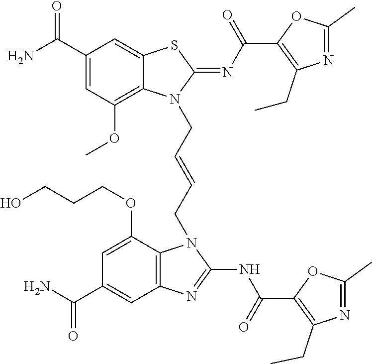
NC(C1=CC(OC)=C2C(=C1)SC(=NC(=O)C1=C(CC)N=C(C)O1)N2CC=CCN1C2=C(C=C(C(N)=O)C=C2OCCCO)N=C1NC(=O)C1=C(CC)N=C(C)O1)=O
